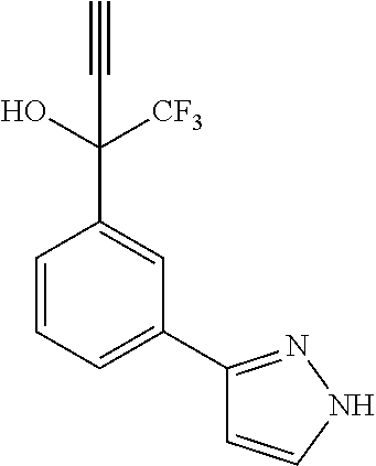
C(O)(C#C)(C1=CC(C2=NNC=C2)=CC=C1)[CF3]
